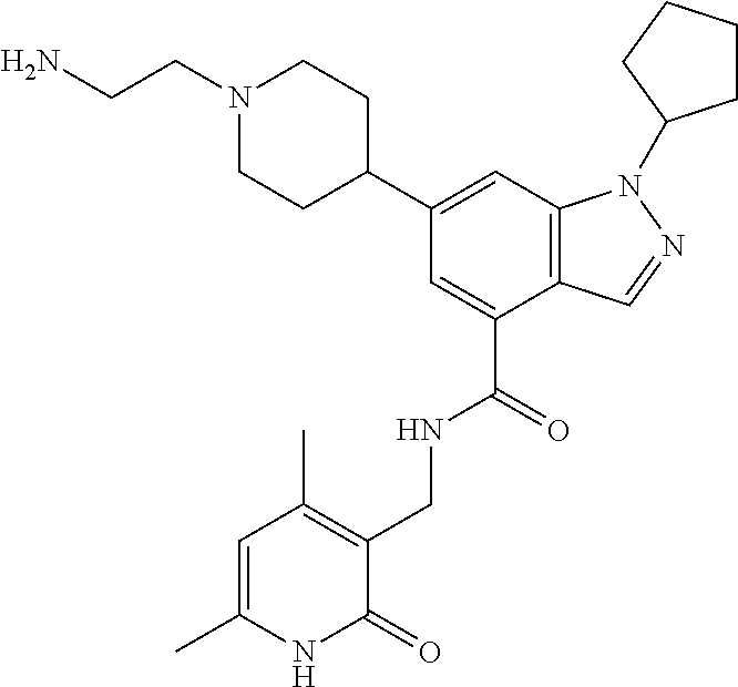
C1(C2CCN(CCN)CC2)=CC2=C(C(C(=O)NCC3=C(C)C=C(C)NC3=O)=C1)C=NN2C1CCCC1
